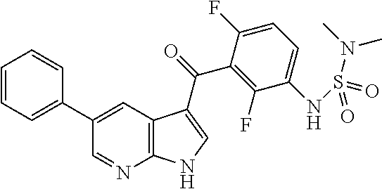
C1=CC=C(C2=CC3=C(N=C2)NC=C3C(C2=C(F)C(NS(=O)(N(C)C)=O)=CC=C2F)=O)C=C1
